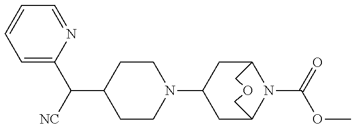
C1CN(C2CC3N(C(=O)OC)C(C2)COC3)CCC1C(C1=CC=CC=N1)[NC]
